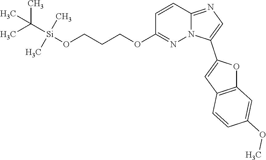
C1=CC2=NC=C(C3=CC4=C(O3)C=C(OC)C=C4)N2N=C1OCCCO[Si](C(C)(C)C)(C)C
